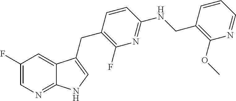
C1(F)=CN=C2C(=C1)C(CC1=C(F)N=C(NCC3=C(OC)N=CC=C3)C=C1)=CN2
